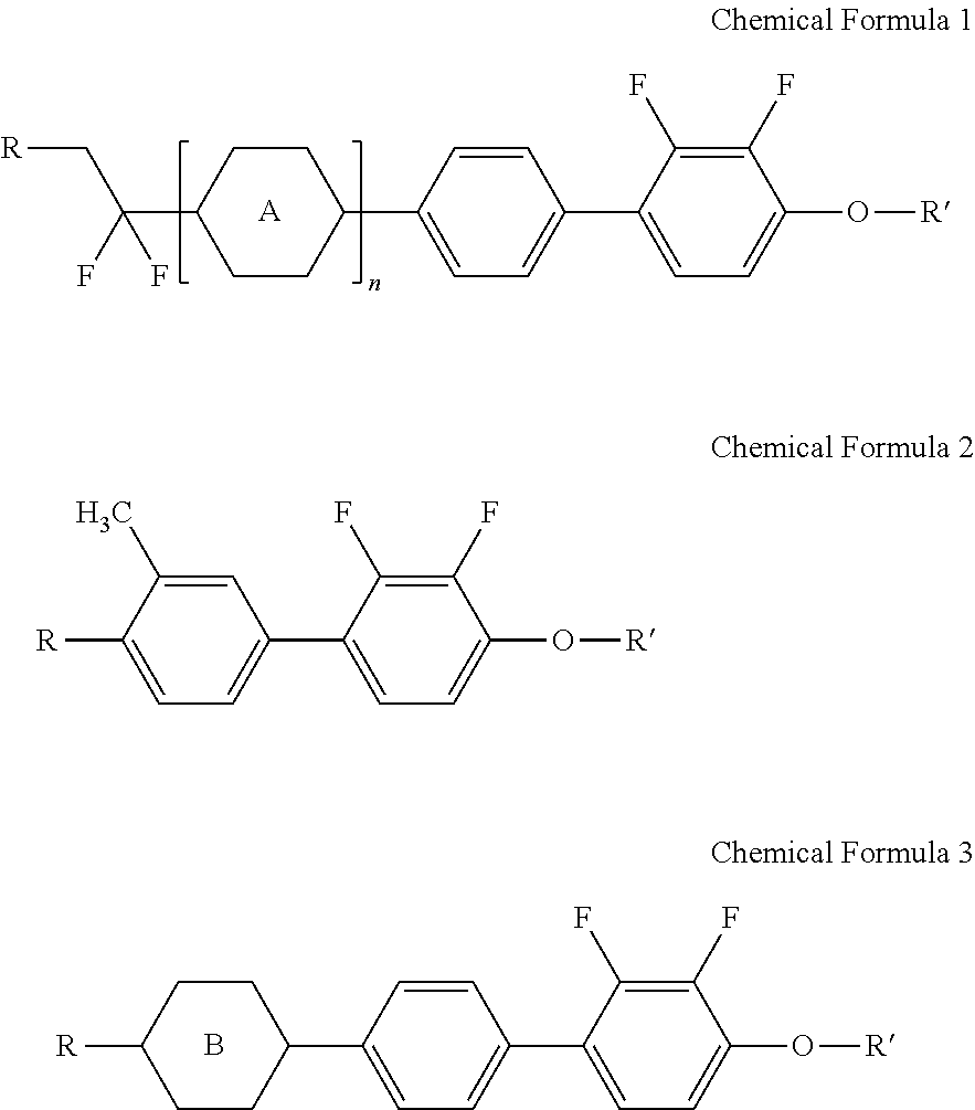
C1CC(C(F)(F)C[R])CCC1C1=CC=C(C2=CC=C(O[R])C(F)=C2F)C=C1.[A].C1CC([R])CCC1C1=CC=C(C2=CC=C(O[R])C(F)=C2F)C=C1.B.C1([R])=CC=C(C2=CC=C(O[R])C(F)=C2F)C=C1C
